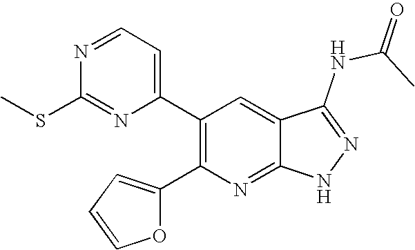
C1(C2=C(C3=CC=NC(SC)=N3)C=C3C(=N2)NN=C3NC(C)=O)=CC=CO1
